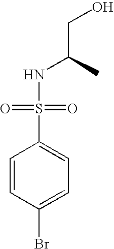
C1=CC(Br)=CC=C1S(=O)(NC(CO)C)=O
